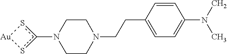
c1(N2CCN(CCC3=CC=C(N(C)C)C=C3)CC2)s[Au]s1
